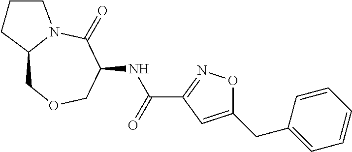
C1(NC(C2=NOC(CC3=CC=CC=C3)=C2)=O)C(=O)N2C(COC1)CCC2
